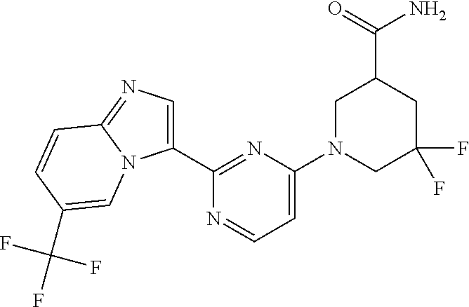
C1(C2=NC(N3CC(F)(F)CC(C(=O)N)C3)=CC=N2)=CN=C2N1C=C(C(F)(F)F)C=C2
